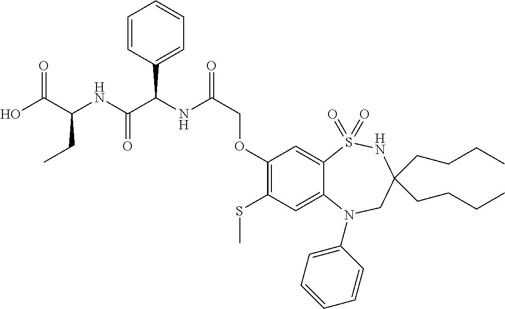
C1(OCC(NC(C(NC(C(O)=O)CC)=O)C2=CC=CC=C2)=O)=C(SC)C=C2C(=C1)S(=O)(=O)NC(CCCC)(CCCC)CN2C1=CC=CC=C1
